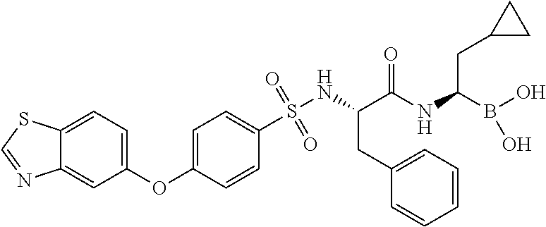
O=S(NC(C(NC(B(O)O)CC1CC1)=O)CC1=CC=CC=C1)(=O)C1=CC=C(OC2=CC=C3C(=C2)N=CS3)C=C1
